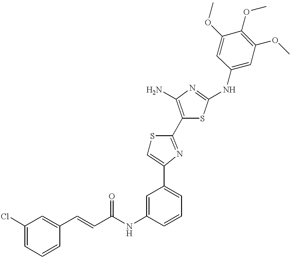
C(NC1=CC(C2=CSC(C3=C(N)N=C(NC4=CC(OC)=C(OC)C(OC)=C4)S3)=N2)=CC=C1)(=O)C=CC1=CC(Cl)=CC=C1
